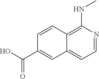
C1=CC2=C(NC)N=CC=C2C=C1C(O)=O
